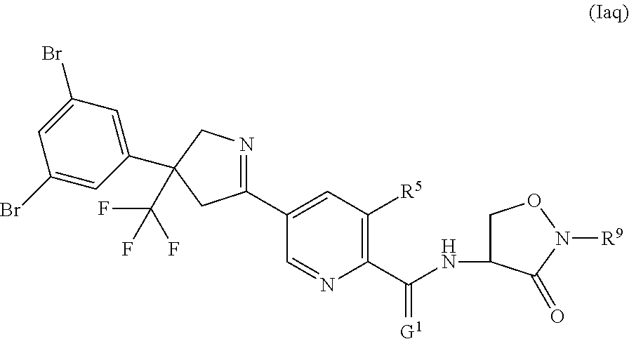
C(NC1CON([R9])C1=O)(C1=C([R5])C=C(C2=NCC(C3=CC(Br)=CC(Br)=C3)(C(F)(F)F)C2)C=N1)=[G1]
